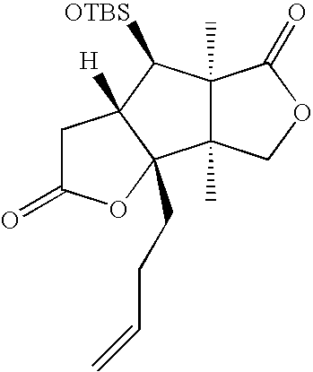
C1C(=O)OC2(CCC=C)C1([H])C([OTBS])C1(C)C2(C)COC1=O
